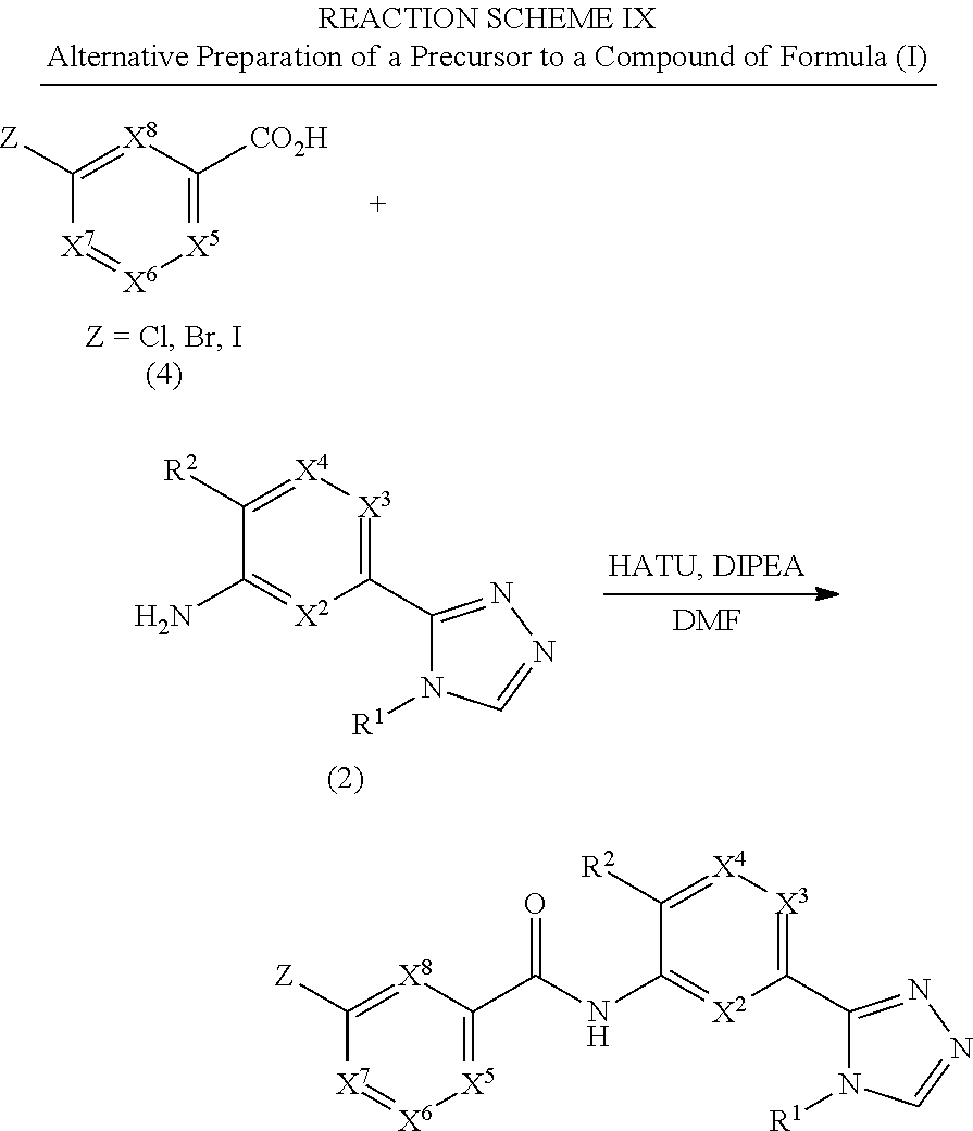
C1(C2=NN=CN2[R1])=[X3][X4]=C([R2])C(NC(C2=[X5][X6]=[X7]C([Z])=[X8]2)=O)=[X2]1.[X5]1=C([CO2H])[X8]=C([Z])[X7]=[X6]1.[DMF].C1(C2=NN=CN2[R1])=[X3][X4]=C([R2])C(N)=[X2]1
